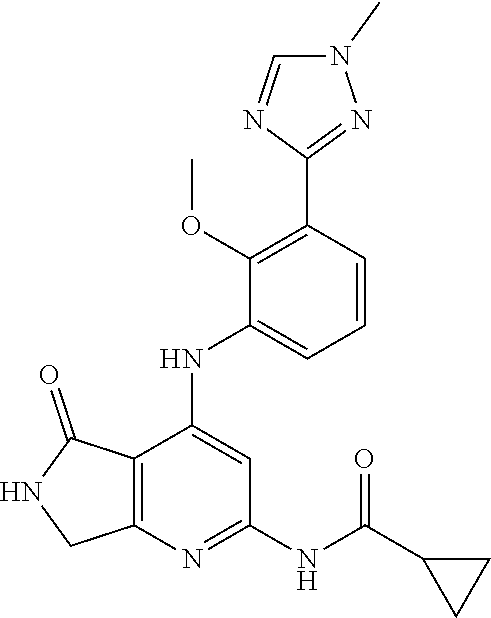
C1=CC(C2=NN(C)C=N2)=C(OC)C(NC2=CC(NC(C3CC3)=O)=NC3=C2C(=O)NC3)=C1
